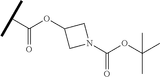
C(C(OC1CN(C(OC(C)(C)C)=O)C1)=O)(C)C
